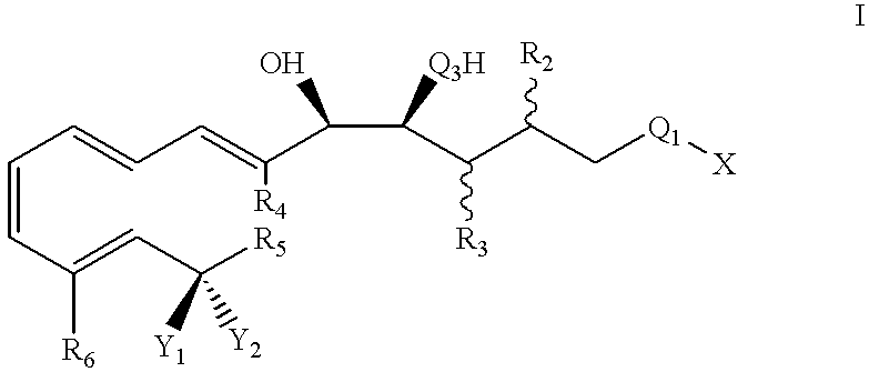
C(=CC(=CC([R5])([Y1])[Y2])[R6])C=CC=C([R4])C(C(C(C(C[Q1][X])[R2])[R3])[Q3H])O
